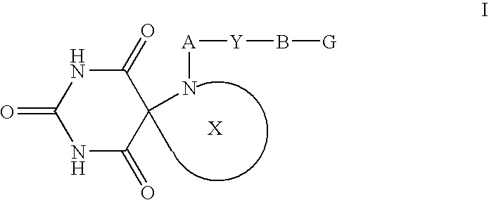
N1C(=O)C(N[A][Y]B[G])(C)C(=O)NC1=O
